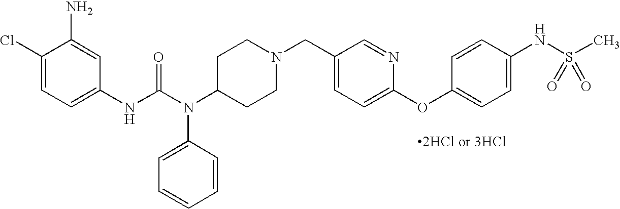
[2HCl or 3HCl].C1(NC(N(C2CCN(CC3=CC=C(OC4=CC=C(NS(C)(=O)=O)C=C4)N=C3)CC2)C2=CC=CC=C2)=O)=CC=C(Cl)C(N)=C1
